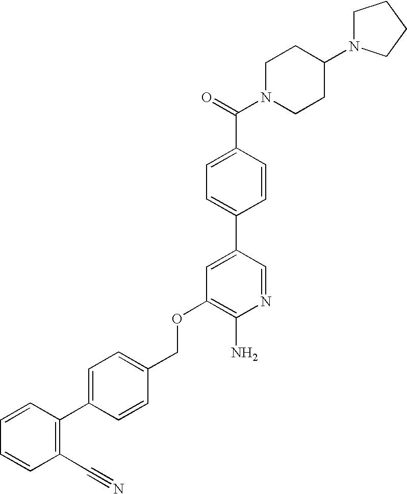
C(OC1=C(N)N=CC(C2=CC=C(C(=O)N3CCC(N4CCCC4)CC3)C=C2)=C1)C1=CC=C(C2=C(C#N)C=CC=C2)C=C1
